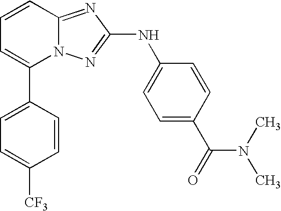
C1(C2=CC=C([CF3])C=C2)=CC=CC2=NC(NC3=CC=C(C(N(C)C)=O)C=C3)=NN12
